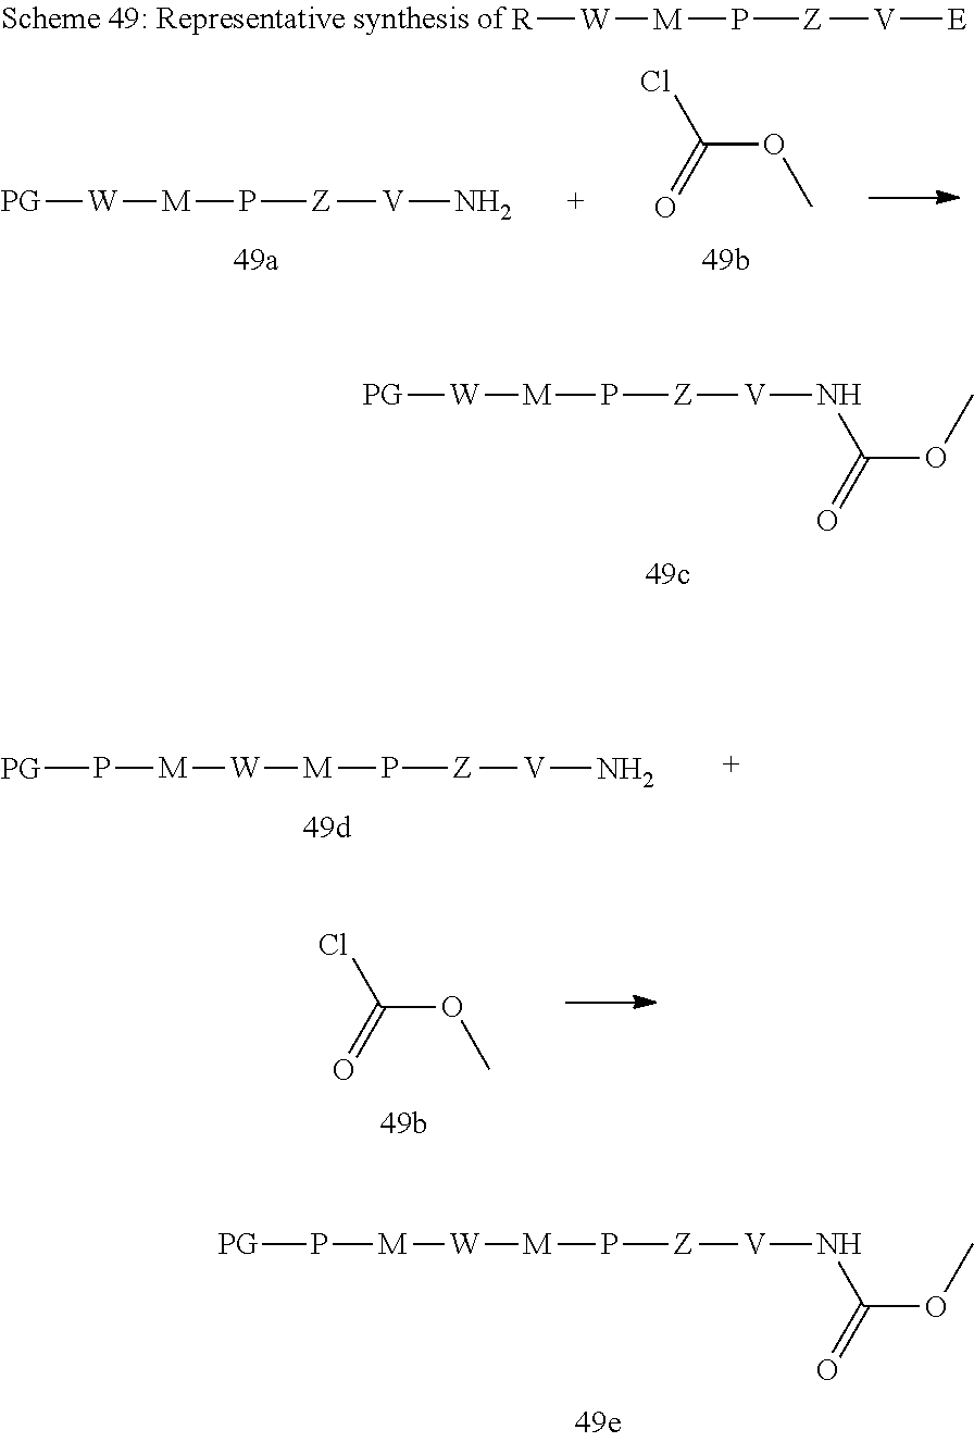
[PG][W][M]P[Z][V]NC(OC)=O.[R][W][M]P[Z][V][E].[PG][W][M]P[Z][V]N.C(OC)(Cl)=O.[PG]P[M][W][M]P[Z][V]N.C(OC)(Cl)=O.[M]([W][M]P[Z][V]NC(OC)=O)P[PG]
